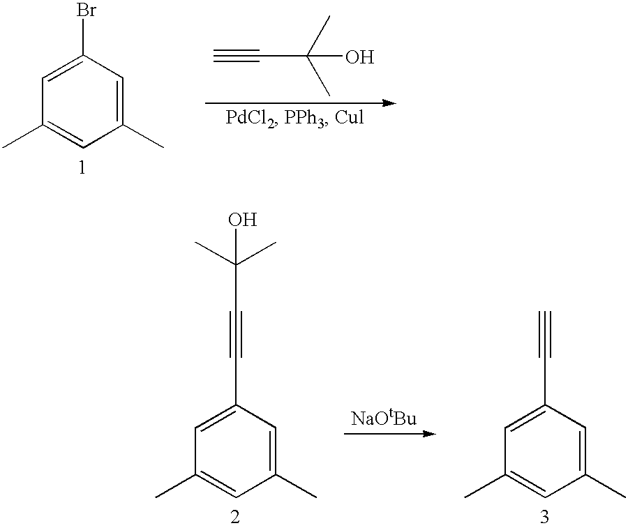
C1(C)=CC(Br)=CC(C)=C1.C#CC(C)(C)O.C1(C)=CC(C#CC(C)(C)O)=CC(C)=C1.C1(C)=CC(C#C)=CC(C)=C1
